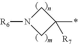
C1C(*)([R7])CN1[R6]
